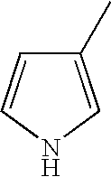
N1C=C(C)C=C1
